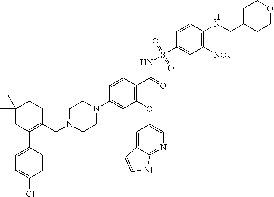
C1(C)(C)CC(C2=CC=C(Cl)C=C2)=C(CN2CCN(C3=CC(OC4=CN=C5C(=C4)C=CN5)=C(C(=O)NS(C4=CC([NO2])=C(NCC5CCOCC5)C=C4)(=O)=O)C=C3)CC2)CC1
